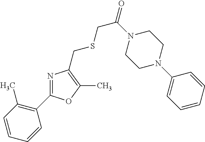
C1=CC(C)=C(C2=NC(CSCC(=O)N3CCN(C4=CC=CC=C4)CC3)=C(C)O2)C=C1
